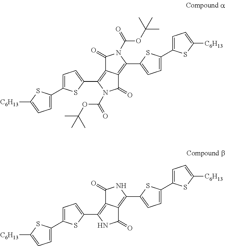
C1(=O)C2=C(C3=CC=C(C4=CC=C([C6H13])S4)S3)N(C(OC(C)(C)C)=O)C(=O)C2=C(C2=CC=C(C3=CC=C([C6H13])S3)S2)N1C(OC(C)(C)C)=O.C1(=O)C2=C(C3=CC=C(C4=CC=C([C6H13])S4)S3)NC(=O)C2=C(C2=CC=C(C3=CC=C([C6H13])S3)S2)N1
